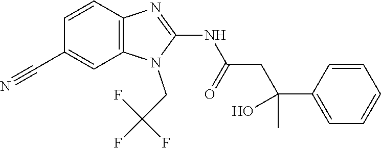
C1=CC2=C(C=C1C#N)N(CC(F)(F)F)C(NC(CC(C1=CC=CC=C1)(C)O)=O)=N2
